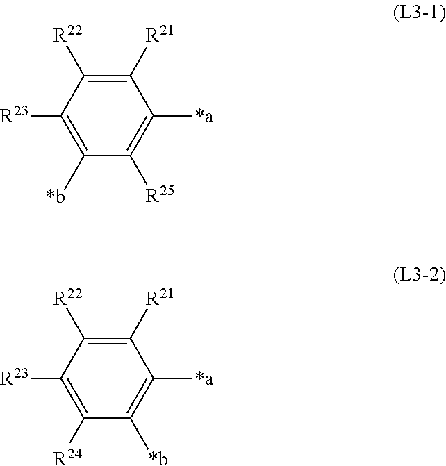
C1([R21])=C([R22])C([R23])=C([*b])C([R25])=C1[*a].C1([R21])=C([R22])C([R23])=C([R24])C([*b])=C1[*a]
